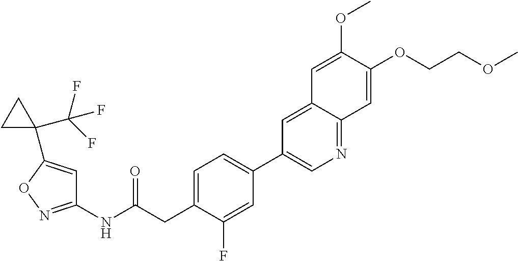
C1(NC(CC2=CC=C(C3=CN=C4C(=C3)C=C(OC)C(OCCOC)=C4)C=C2F)=O)=NOC(C2(C(F)(F)F)CC2)=C1
